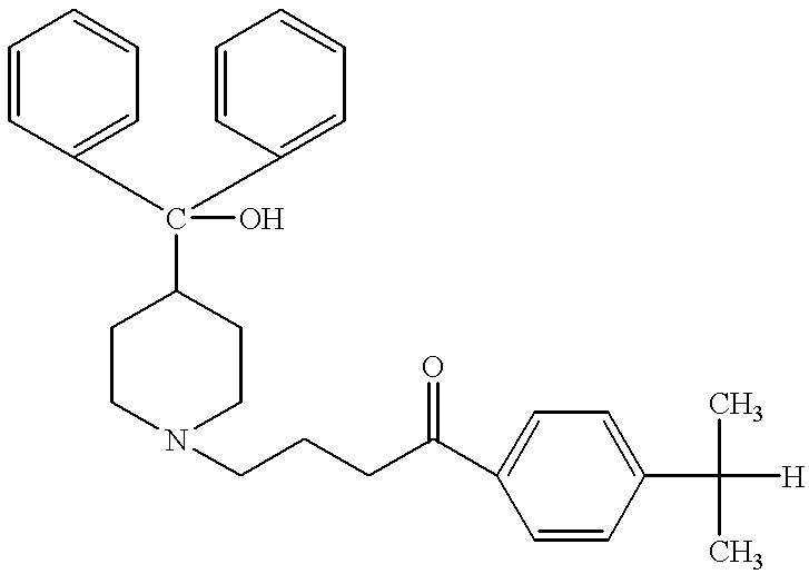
N1(CCCC(C2=CC=C(C([H])(C)C)C=C2)=O)CCC(C(C2=CC=CC=C2)(C2=CC=CC=C2)O)CC1
